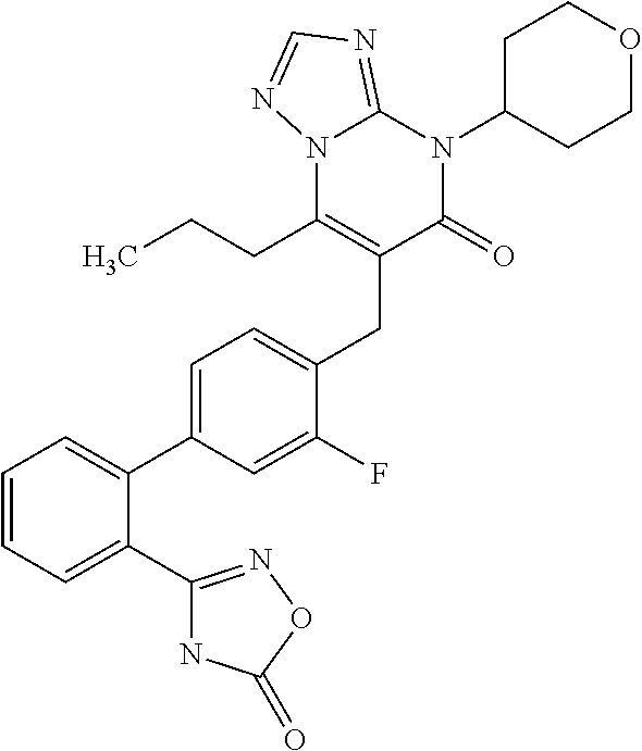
C1=CC=C(C2=NOC(=O)N2)C(C2=CC=C(CC3=C(CCC)N4C(=NC=N4)N(C4CCOCC4)C3=O)C(F)=C2)=C1
